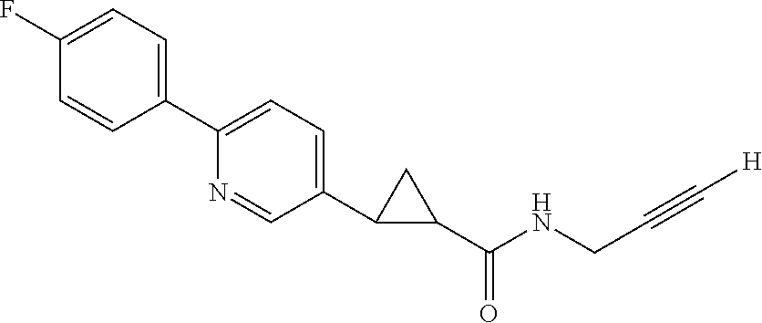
C1(F)=CC=C(C2=CC=C(C3C(C(NCC#C[H])=O)C3)C=N2)C=C1
